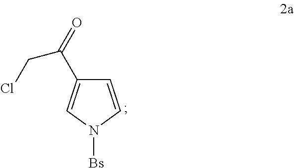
C1=CN([Bs])C=C1C(=O)CCl
